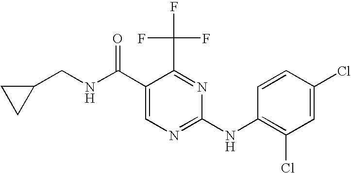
C1(C(NCC2CC2)=O)=CN=C(NC2=C(Cl)C=C(Cl)C=C2)N=C1C(F)(F)F
